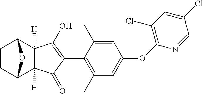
C1CC2C3([H])C([H])(C1O2)C(O)=C(C1=C(C)C=C(OC2=C(Cl)C=C(Cl)C=N2)C=C1C)C3=O
